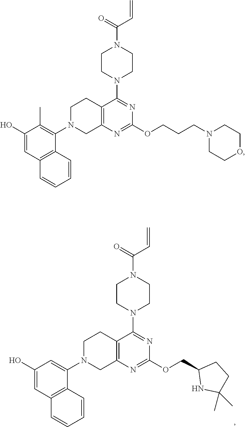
C1(O)=CC2=C(C(N3CC4=C(CC3)C(N3CCN(C(C=C)=O)CC3)=NC(OCCCN3CCOCC3)=N4)=C1C)C=CC=C2.C1(O)=CC2=C(C(N3CC4=C(CC3)C(N3CCN(C(C=C)=O)CC3)=NC(OCC3NC(C)(C)CC3)=N4)=C1)C=CC=C2
